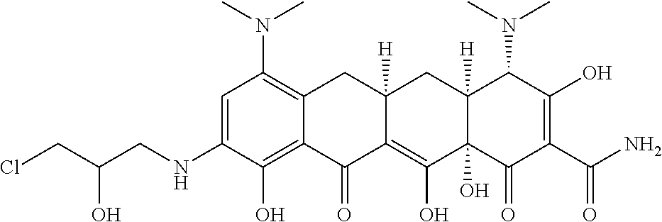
C1=C(NCC(CCl)O)C(O)=C2C(=C1N(C)C)CC1([H])C(=C(O)C3(O)C([H])(C1)C(N(C)C)C(O)=C(C(N)=O)C3=O)C2=O
